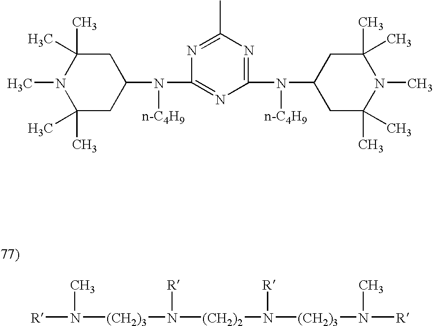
C1(C)(C)CC(N(C2=NC(N([n-C4H9])C3CC(C)(C)N(C)C(C)(C)C3)=NC(C)=N2)[n-C4H9])CC(C)(C)N1C.[R]N([(CH2)3]N([R])[(CH2)2]N([R])[(CH2)3]N([R])C)C
